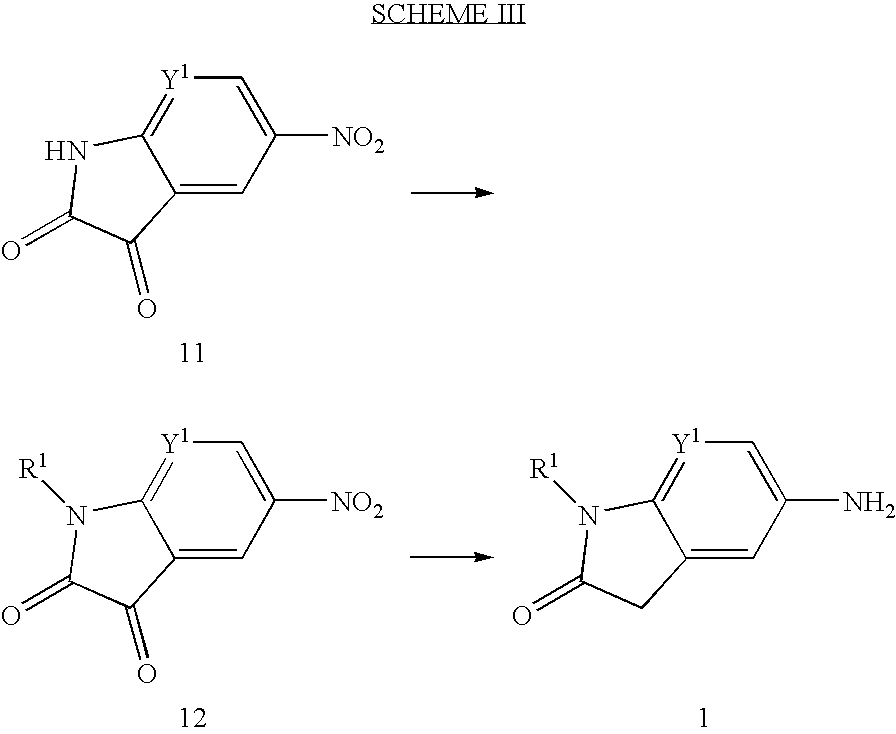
C12=CC([NO2])=C[Y1]=C1NC(=O)C2=O.C12=CC([NO2])=C[Y1]=C1N([R1])C(=O)C2=O.C12=CC(N)=C[Y1]=C1N([R1])C(=O)C2
